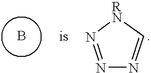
N1=N[RN]C=N1.B
